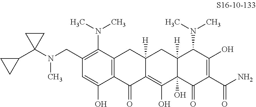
C1(CN(C2(C3CC3)CC2)C)=C(N(C)C)C2=C(C(O)=C1)C(=O)C1=C(O)C3(O)C([H])(CC1([H])C2)C(N(C)C)C(O)=C(C(N)=O)C3=O
